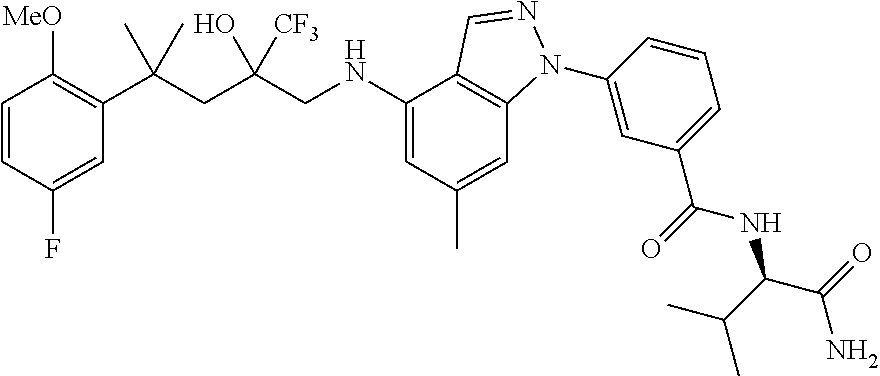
C1=CC(F)=CC(C(CC(CNC2=CC(C)=CC3=C2C=NN3C2=CC(C(=O)NC(C(N)=O)C(C)C)=CC=C2)(O)[CF3])(C)C)=C1[MeO]
